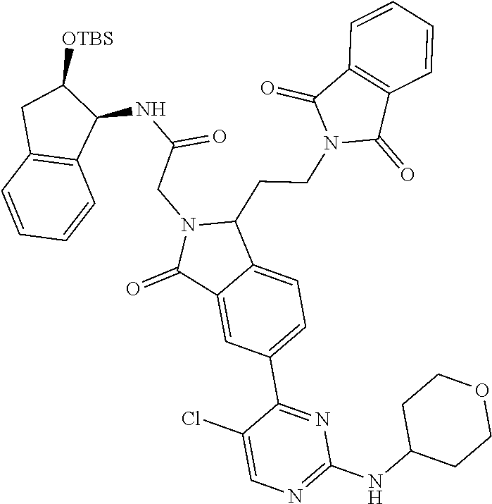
N1=C(NC2CCOCC2)N=C(C2=CC=C3C(=C2)C(=O)N(CC(NC2C([OTBS])CC4=C2C=CC=C4)=O)C3CCN2C(=O)C3=C(C2=O)C=CC=C3)C(Cl)=C1
